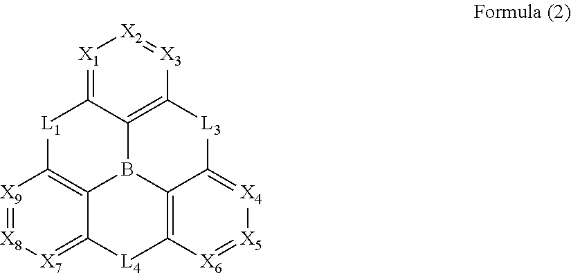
[X1]1=C2C3=C([X3]=[X2]1)[L3]C1=[X4][X5]=[X6]C4=C1B3C1=C([L1]2)[X9]=[X8][X7]=C1[L4]4
